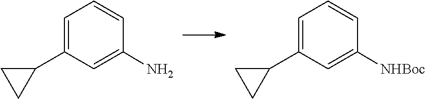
C1=CC([NHBoc])=CC(C2CC2)=C1.C1=CC(N)=CC(C2CC2)=C1
